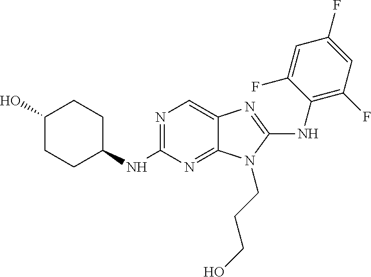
C1(O)CCC(NC2=NC=C3C(=N2)N(CCCO)C(NC2=C(F)C=C(F)C=C2F)=N3)CC1
